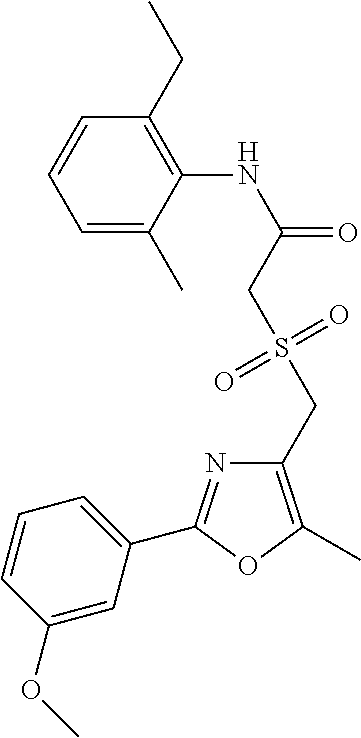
C1=C(C)C(NC(=O)CS(CC2=C(C)OC(C3=CC=CC(OC)=C3)=N2)(=O)=O)=C(CC)C=C1
